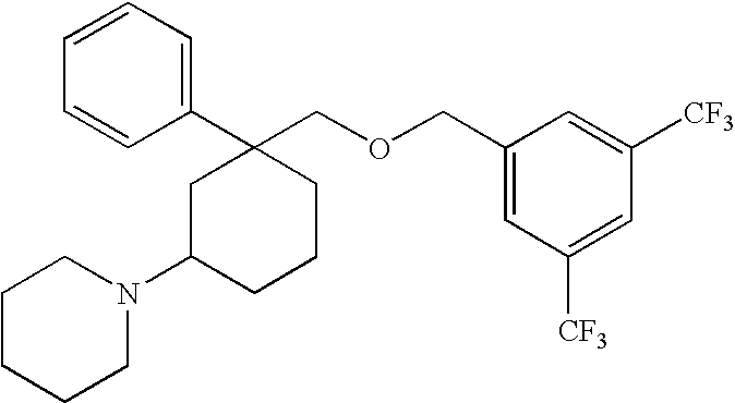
C1=CC=C(C2(COCC3=CC([CF3])=CC([CF3])=C3)CC(N3CCCCC3)CCC2)C=C1
